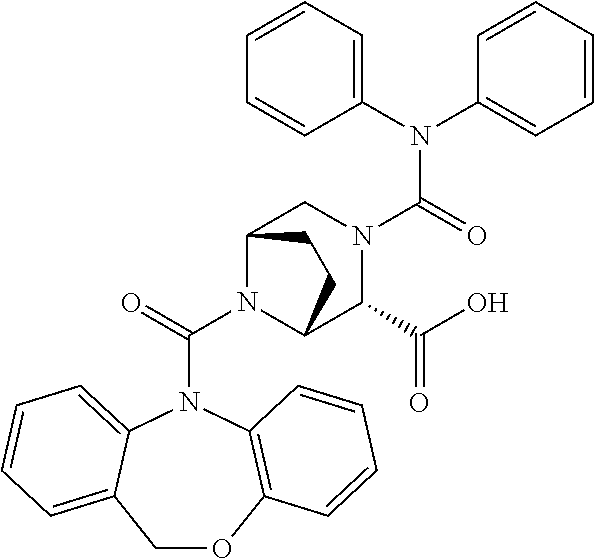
N1(C(N2C3C(C(O)=O)N(C(N(C4=CC=CC=C4)C4=CC=CC=C4)=O)CC2CC3)=O)C2=CC=CC=C2COC2=C1C=CC=C2
